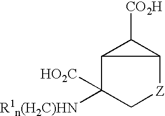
C12C([R1n(H2C)HN])([HO2C])C[Z]C1C2[CO2H]
